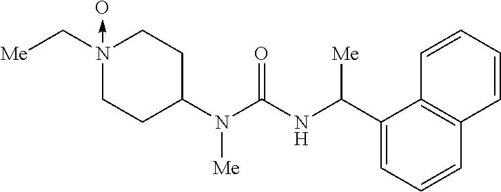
N1(C[Me])(->O)CCC(N(C(=O)NC(C2=CC=CC3=C2C=CC=C3)[Me])[Me])CC1
